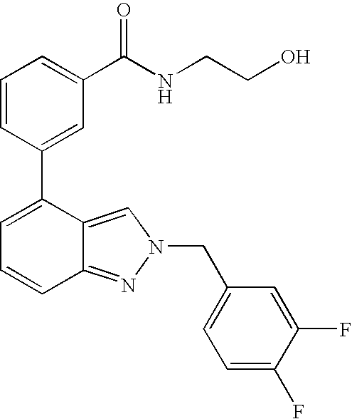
C1=CC(C2=CC=CC3=NN(CC4=CC=C(F)C(F)=C4)C=C23)=CC(C(NCCO)=O)=C1
